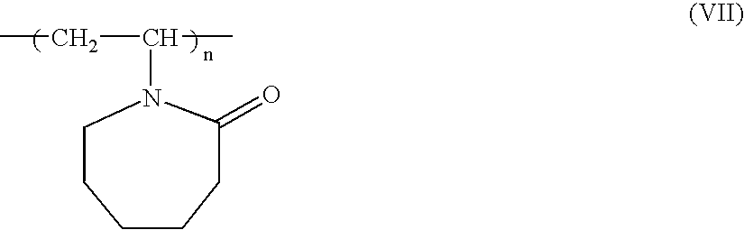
C1CCCC(=O)N(C(CC)C)C1
